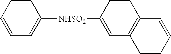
C1=CC=CC=C1[NHSO2]C1=CC2=C(C=C1)C=CC=C2
